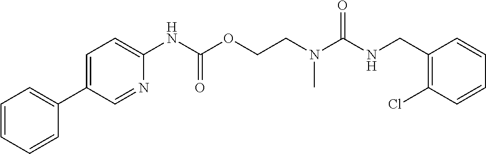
C1=CC=CC(Cl)=C1CNC(N(CCOC(NC1=CC=C(C2=CC=CC=C2)C=N1)=O)C)=O
